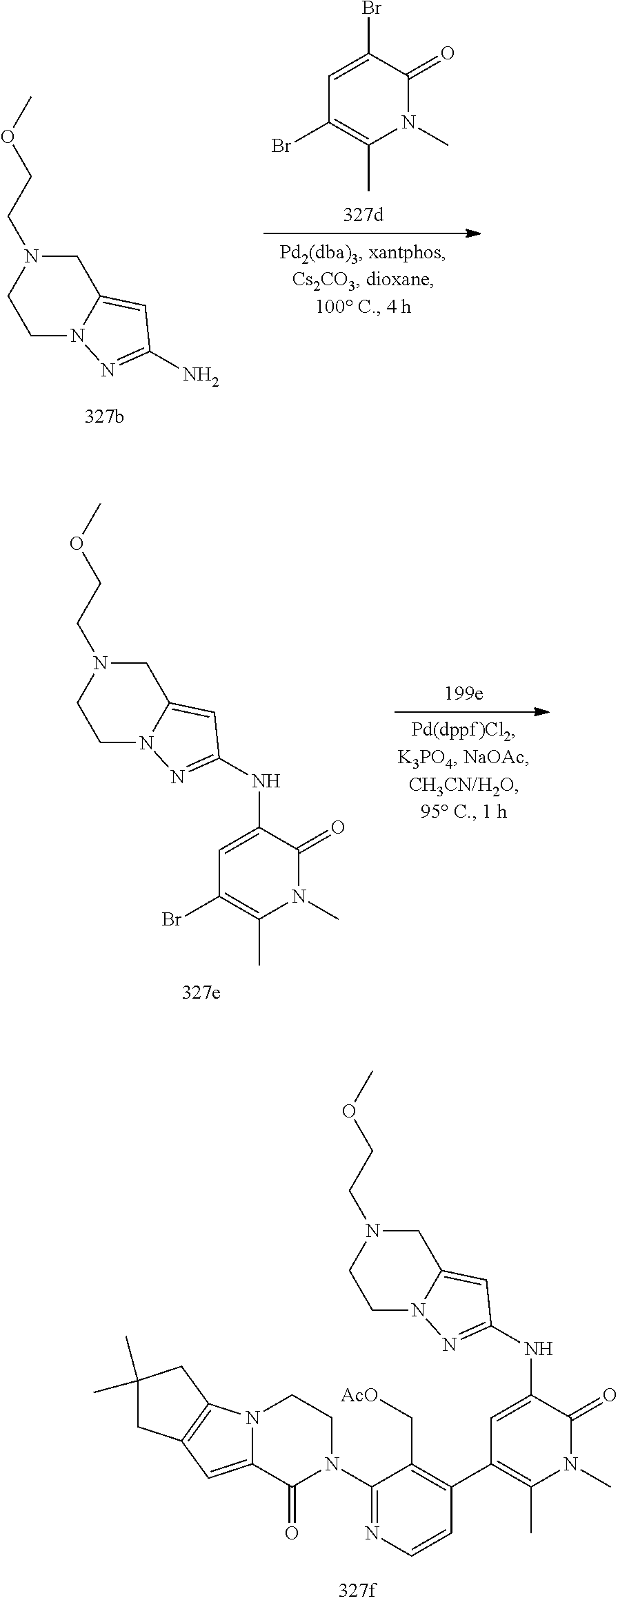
C1N(CCOC)CCN2C1=CC(N)=N2.C1=C(Br)C(=O)N(C)C(C)=C1Br.C1N(CCOC)CCN2C1=CC(NC1=CC(Br)=C(C)N(C)C1=O)=N2.C1N(CCOC)CCN2C1=CC(NC1=CC(C3=C(C[AcO])C(N4CCN5C(=CC6=C5CC(C)(C)C6)C4=O)=NC=C3)=C(C)N(C)C1=O)=N2
